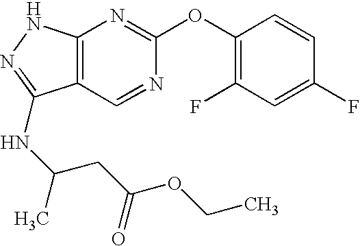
C12=C(NN=C1NC(C)CC(OCC)=O)N=C(OC1=C(F)C=C(F)C=C1)N=C2
